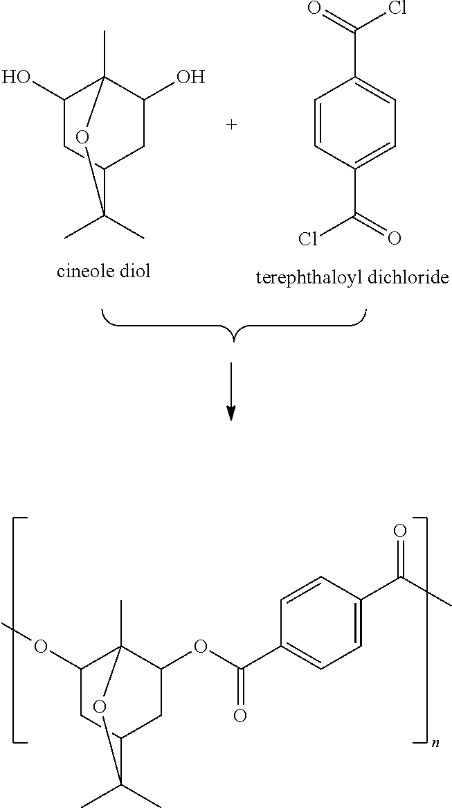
C1(OC)CC2CC(OC(C3=CC=C(C(C)=O)C=C3)=O)C1(C)OC2(C)C.C1=CC(C(=O)Cl)=CC=C1C(=O)Cl.C1(O)CC2CC(O)C1(C)OC2(C)C
